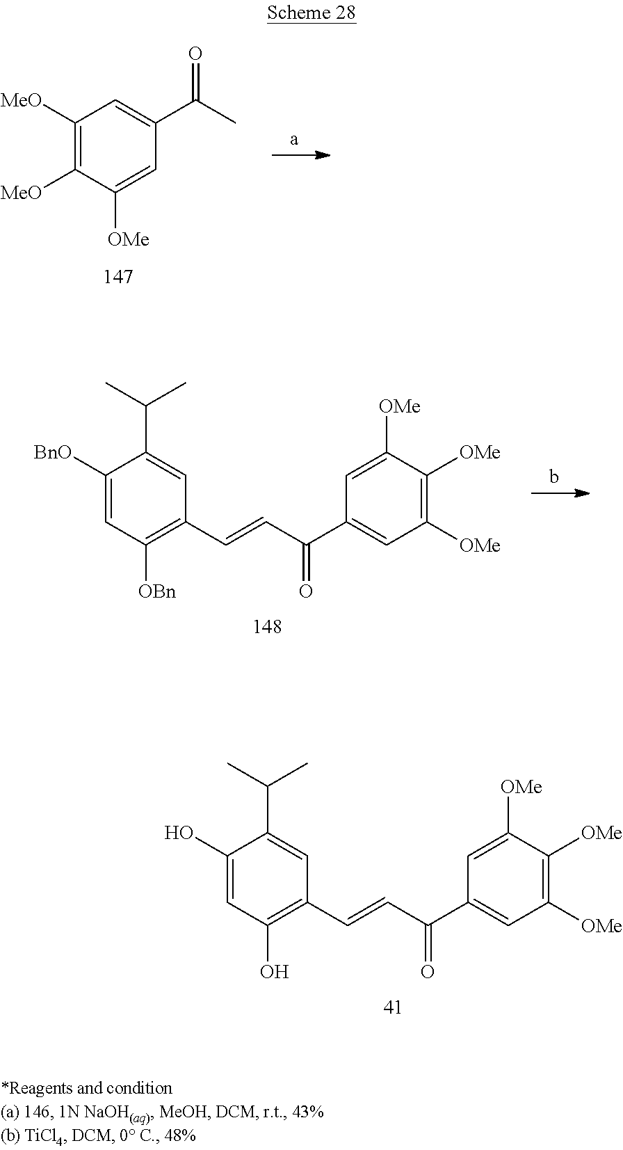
C1(O)=CC(O)=C(C=CC(=O)C2=CC([OMe])=C([OMe])C([OMe])=C2)C=C1C(C)C.C1([MeO])=C([MeO])C([OMe])=CC(C(C)=O)=C1.C1([BnO])=CC([OBn])=C(C=CC(=O)C2=CC([OMe])=C([OMe])C([OMe])=C2)C=C1C(C)C
